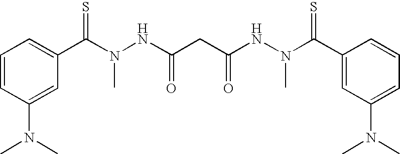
C1=CC(N(C)C)=CC(C(=S)N(C)NC(CC(NN(C(C2=CC(N(C)C)=CC=C2)=S)C)=O)=O)=C1
